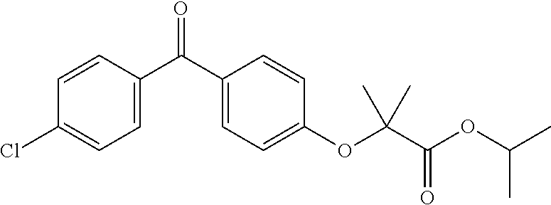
C1=C(C(C2=CC=C(OC(C(OC(C)C)=O)(C)C)C=C2)=O)C=CC(Cl)=C1
